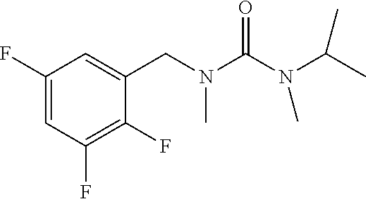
C1(F)=CC(F)=C(F)C(CN(C(N(C(C)C)C)=O)C)=C1
